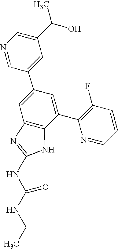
N1=CC(C2=CC3=C(C(C4=C(F)C=CC=N4)=C2)NC(NC(NCC)=O)=N3)=CC(C(O)C)=C1
